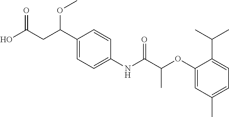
C1(C(CC(=O)O)OC)=CC=C(NC(C(OC2=CC(C)=CC=C2C(C)C)C)=O)C=C1
